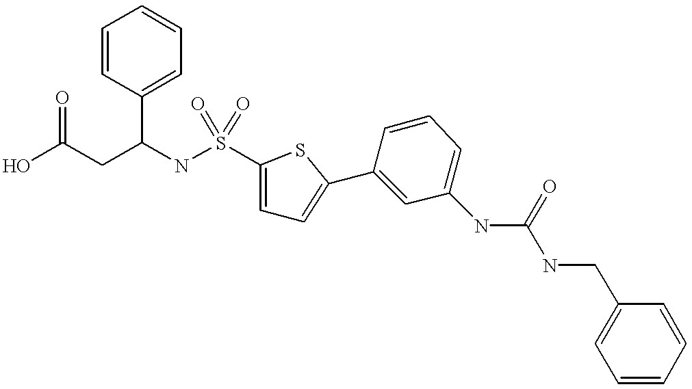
C1=CC(C2=CC=C(S(NC(CC(O)=O)C3=CC=CC=C3)(=O)=O)S2)=CC(NC(NCC2=CC=CC=C2)=O)=C1
